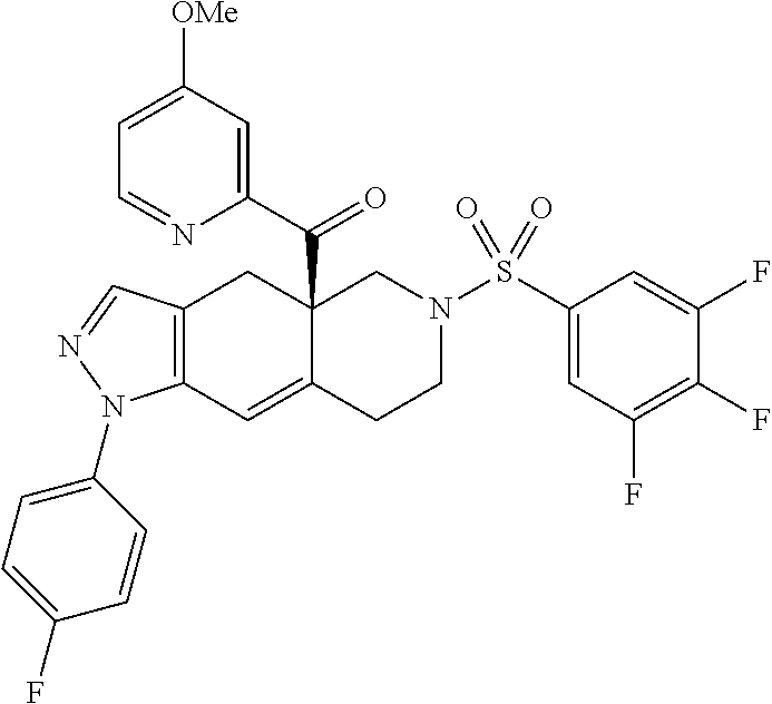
C12=C(C=C3C(C(C4=CC([OMe])=CC=N4)=O)(C1)CN(S(C1=CC(F)=C(F)C(F)=C1)(=O)=O)CC3)N(C1=CC=C(F)C=C1)N=C2
